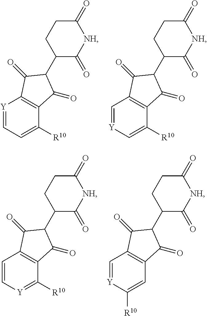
[Y]1=CC=C([R10])C2=C1C(=O)C(C1C(=O)[NH]C(=O)CC1)C2=O.C1=[Y]C=C([R10])C2=C1C(=O)C(C1C(=O)[NH]C(=O)CC1)C2=O.C1=C[Y]=C([R10])C2=C1C(=O)C(C1C(=O)[NH]C(=O)CC1)C2=O.C1=[Y]C([R10])=CC2=C1C(=O)C(C1C(=O)[NH]C(=O)CC1)C2=O
